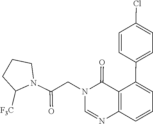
C1=NC2=C(C(=O)N1CC(N1C([F3C])CCC1)=O)C(C1=CC=C(Cl)C=C1)=CC=C2
